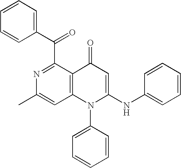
N1=C(C(C2=CC=CC=C2)=O)C2=C(C=C1C)N(C1=CC=CC=C1)C(NC1=CC=CC=C1)=CC2=O
